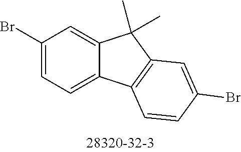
C1(Br)=CC=C2C(=C1)C(C)(C)C1=C2C=CC(Br)=C1
